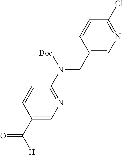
C1(CN(C2=NC=C(C([H])=O)C=C2)[Boc])=CN=C(Cl)C=C1
